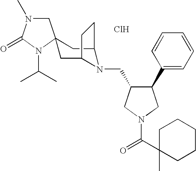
Cl.C1N(C)C(=O)N(C(C)C)C12CC1N(CC3C(C4=CC=CC=C4)CN(C(=O)C4(C)CCCCC4)C3)C(C2)CC1
